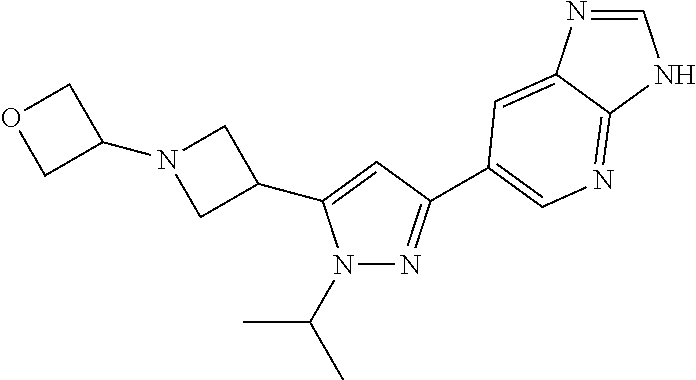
N1=C(C2=CN=C3C(=C2)N=CN3)C=C(C2CN(C3COC3)C2)N1C(C)C
